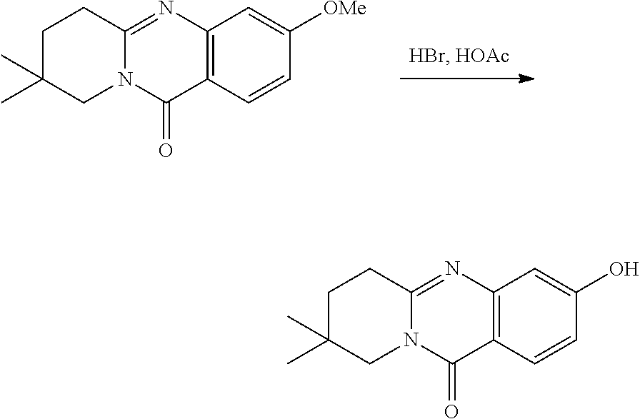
C12=C(C=CC([OMe])=C1)C(=O)N1C(=N2)CCC(C)(C)C1.C12=C(C=CC(O)=C1)C(=O)N1C(=N2)CCC(C)(C)C1
